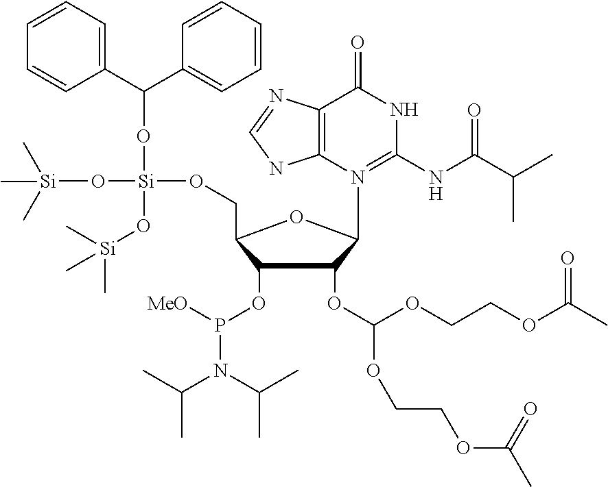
C1(OP([MeO])N(C(C)C)C(C)C)C(OC(OCCOC(C)=O)OCCOC(=O)C)C(N2=C(NC(=O)C(C)C)NC(=O)C3=C2NC=N3)OC1CO[Si](OC(C1=CC=CC=C1)C1=CC=CC=C1)(O[Si](C)(C)C)O[Si](C)(C)C
